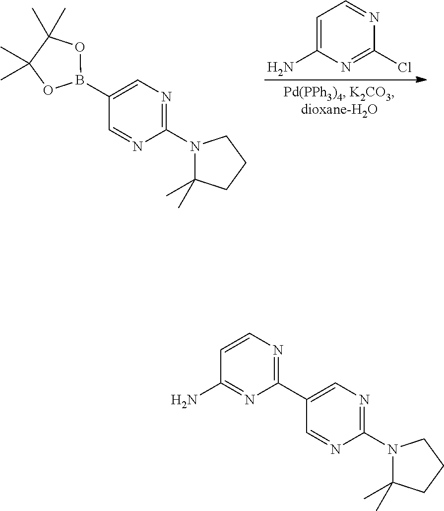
N1=CC=C(N)N=C1Cl.C1(B2OC(C)(C)C(C)(C)O2)=CN=C(N2C(C)(C)CCC2)N=C1.C1(C2=NC=CC(N)=N2)=CN=C(N2C(C)(C)CCC2)N=C1
